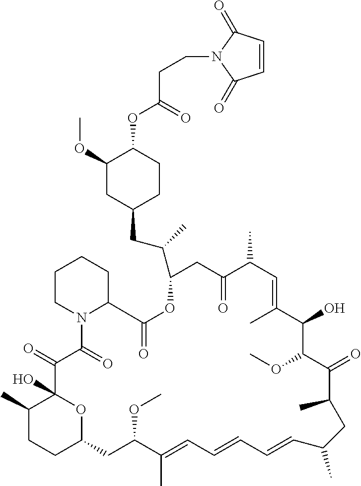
C1(OC)CC(CC(C2CC(=O)C(C)C=C(C)C(O)C(OC)C(=O)C(C)CC(C)C=CC=CC=C(C)C(OC)CC3OC(O)(C(C)CC3)C(=O)C(=O)N3C(CCCC3)C(=O)O2)C)CCC1OC(CCN1C(=O)C=CC1=O)=O
